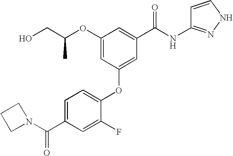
O(C1=CC(OC2=CC=C(C(N3CCC3)=O)C=C2F)=CC(C(NC2=NNC=C2)=O)=C1)C(CO)C
